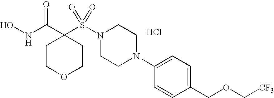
ONC(C1(S(N2CCN(C3=CC=C(COC[CF3])C=C3)CC2)(=O)=O)CCOCC1)=O.Cl
